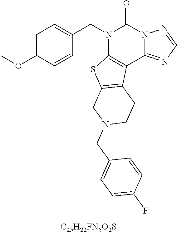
C1=C(OC)C=CC(CN2C3=C(C4=NC=NN4C2=O)C2=C(S3)CN(CC3=CC=C(F)C=C3)CC2)=C1.[C25H22FN5O2S]
